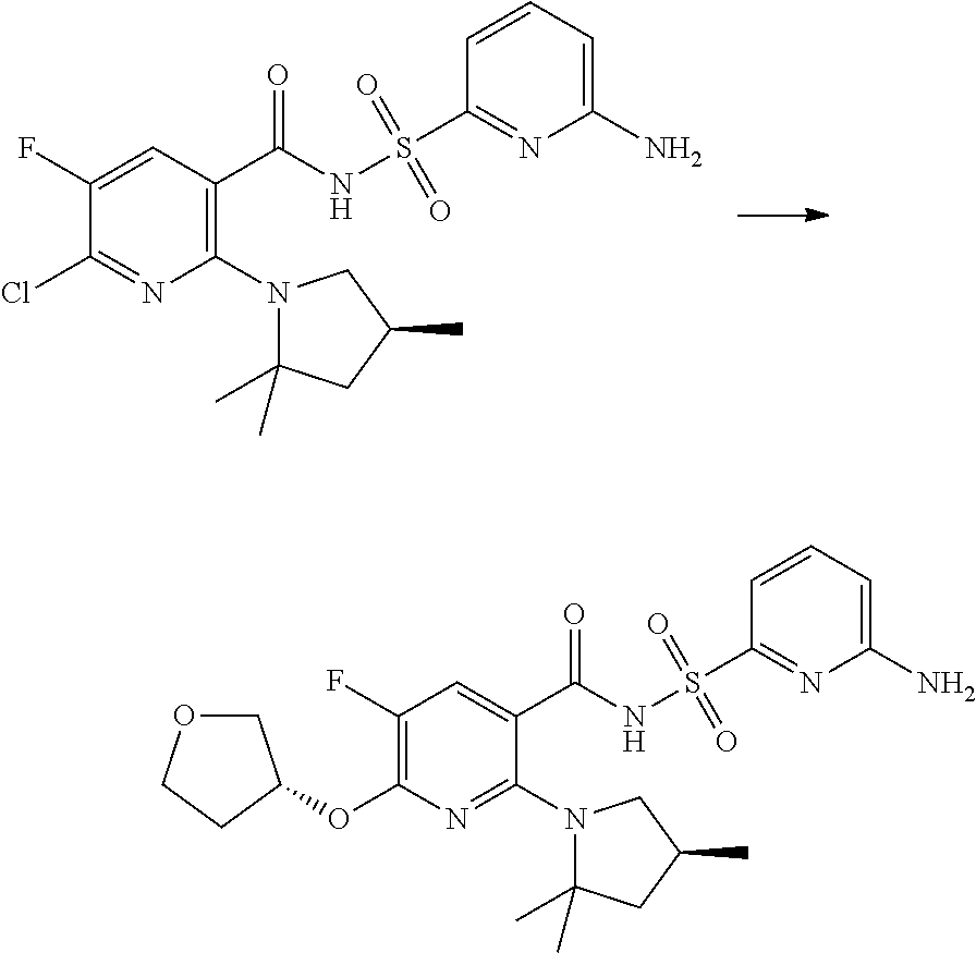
C1(N2C(C)(C)CC(C)C2)=C(C(NS(C2=NC(N)=CC=C2)(=O)=O)=O)C=C(F)C(Cl)=N1.C1(N2C(C)(C)CC(C)C2)=NC(OC2CCOC2)=C(F)C=C1C(NS(C1=NC(N)=CC=C1)(=O)=O)=O
